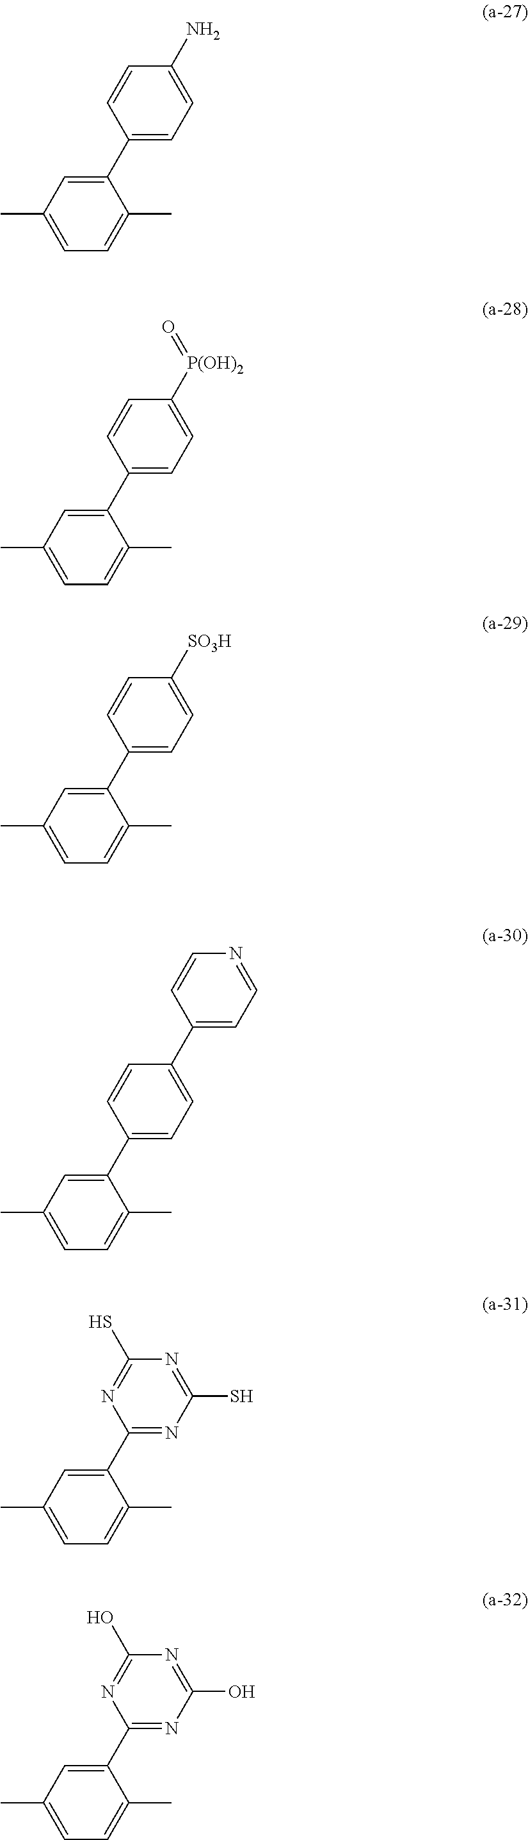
C1(C2=NC(S)=NC(S)=N2)=CC(C)=CC=C1C.C1(C2=CC=C(N)C=C2)=CC(C)=CC=C1C.C1(C2=CC=C([P(OH)2]=O)C=C2)=CC(C)=CC=C1C.C1(C2=CC=C([SO3H])C=C2)=CC(C)=CC=C1C.C1(C2=CC=C(C3=CC=NC=C3)C=C2)=CC(C)=CC=C1C.C1(C2=NC(O)=NC(O)=N2)=CC(C)=CC=C1C
